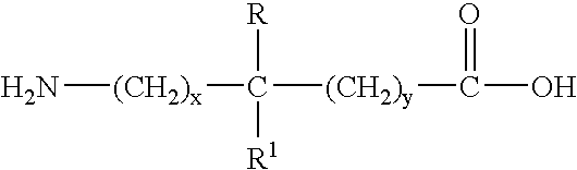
N[(CH2)x]C([(CH2)y]C(O)=O)([R])[R1]
